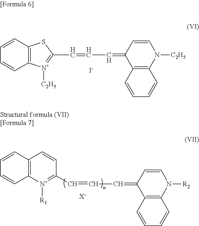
C1=CC2=C(C=C1)[N+]([C2H5])=C(C=CC=C1C3=C(N([C2H5])C=C1)C=CC=C3)S2.[I-].C1(=CC=CC2=[N+]([R1])C3=C(C=C2)C=CC=C3)C2=C(N([R2])C=C1)C=CC=C2.[X-]
